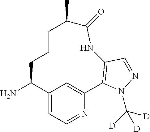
NC1C2=CC=NC(=C2)C2=C(NC(=O)C(C)CCC1)C=NN2C([D])([D])[D]
